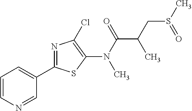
C1=CN=CC(C2=NC(Cl)=C(N(C(=O)C(CS(=O)C)C)C)S2)=C1
